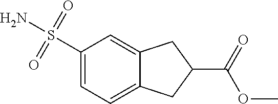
C1(S(N)(=O)=O)=CC=C2C(=C1)CC(C(=O)OC)C2
